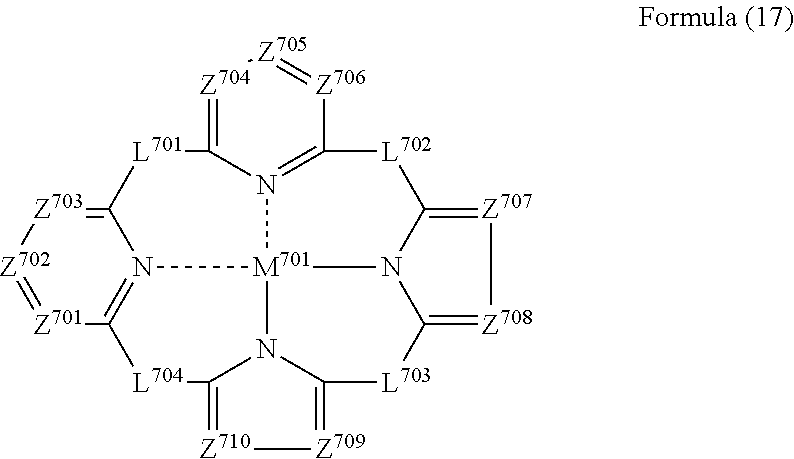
[Z703]1=C2N3=C([Z701]=[Z702]1)[L704]C1=[Z710][Z709]=C4N1[M701]31N3C(=[Z707][Z708]=C3[L703]4)[L702]C3=N1C(=[Z704][Z705]=[Z706]3)[L701]2
